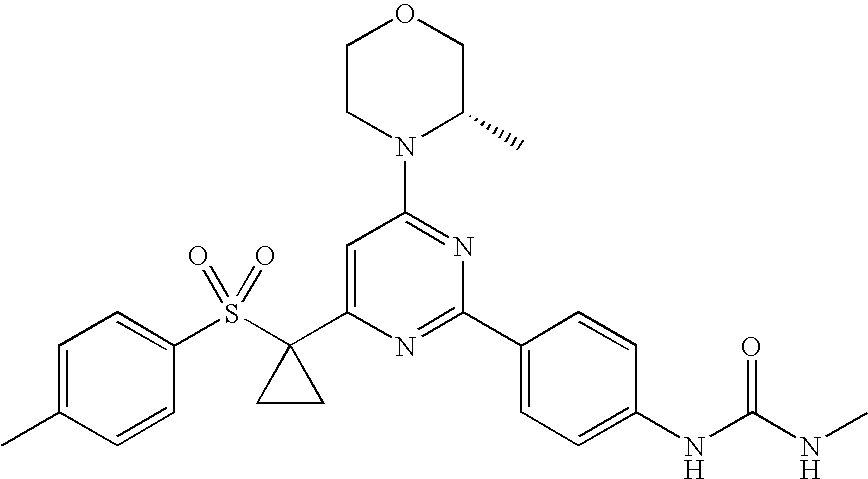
S(C1(C2=CC(N3C(C)COCC3)=NC(C3=CC=C(NC(NC)=O)C=C3)=N2)CC1)(=O)(=O)C1=CC=C(C)C=C1
